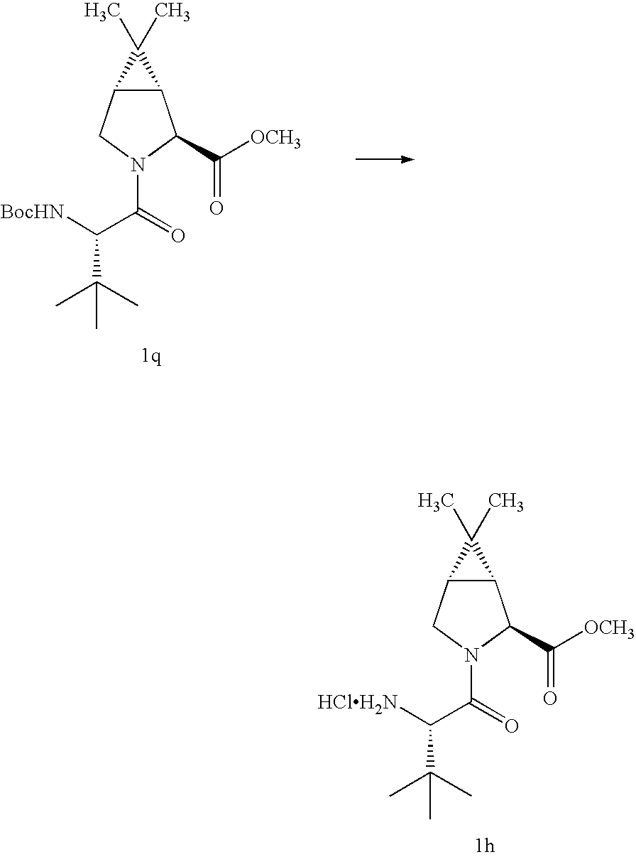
C12C(CN(C(C([BocHN])C(C)(C)C)=O)C1C([OCH3])=O)C2(C)C.C12C(CN(C(C([HClH2N])C(C)(C)C)=O)C1C([OCH3])=O)C2(C)C
